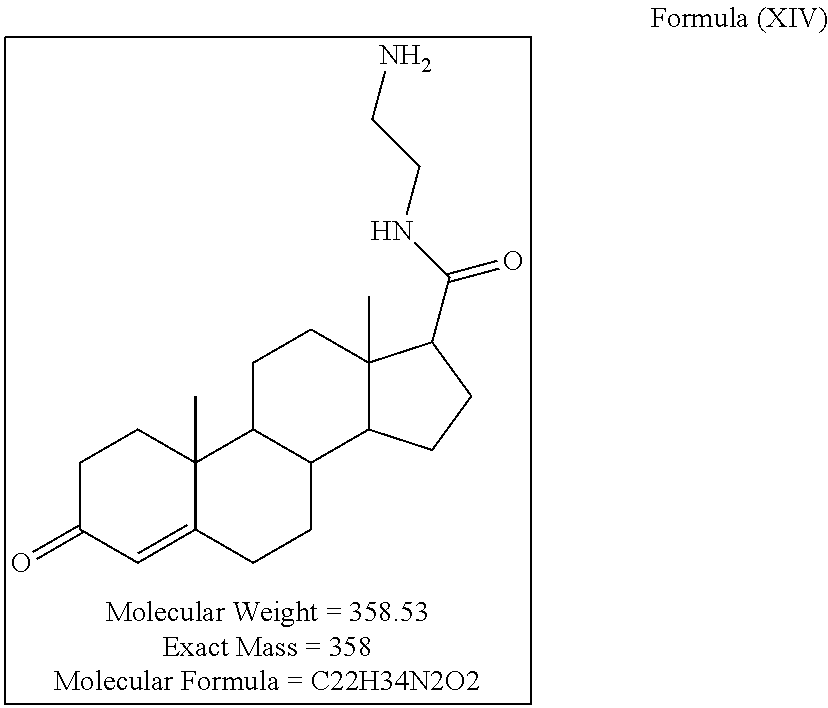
C1C(=O)C=C2C(C)(C1)C1C(CC2)C2C(C)(CC1)C(C(=O)NCCN)CC2
